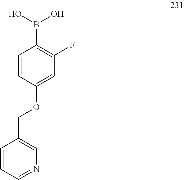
C1=CC=NC=C1COC1=CC(F)=C(B(O)O)C=C1
